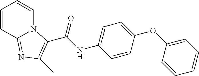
C1=CC2=NC(C)=C(C(NC3=CC=C(OC4=CC=CC=C4)C=C3)=O)N2C=C1
